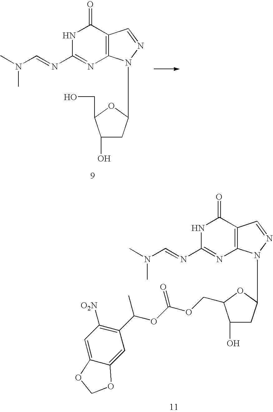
N1C(N=CN(C)C)=NC2=C(C1=O)C=NN2C1CC(O)C(CO)O1.N1C(N=CN(C)C)=NC2=C(C1=O)C=NN2C1CC(O)C(COC(OC(C2=C([O2N])C=C3C(=C2)OCO3)C)=O)O1
